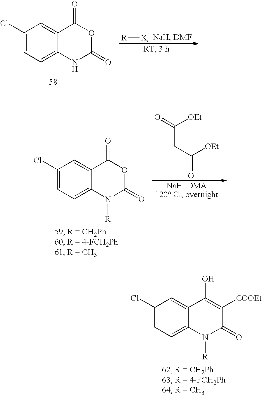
C1(Cl)=CC=C2C(=C1)C(=O)OC(=O)N2.[R][X].C1(Cl)=CC=C2C(=C1)C(=O)OC(=O)N2[R].C(CC([OEt])=O)([OEt])=O.C1(Cl)=CC=C2C(=C1)C(O)=C([COOEt])C(=O)N2[R]
